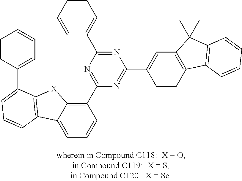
C1=C2C(=C(C3=NC(C4=CC=CC=C4)=NC(C4=CC5=C(C=C4)C4=C(C5(C)C)C=CC=C4)=N3)C=C1)[X]C1=C2C=CC=C1C1=CC=CC=C1
